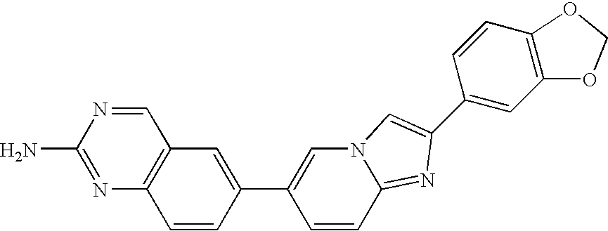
C1=NC(N)=NC2=C1C=C(C1=CN3C(=NC(C4=CC5=C(C=C4)OCO5)=C3)C=C1)C=C2
